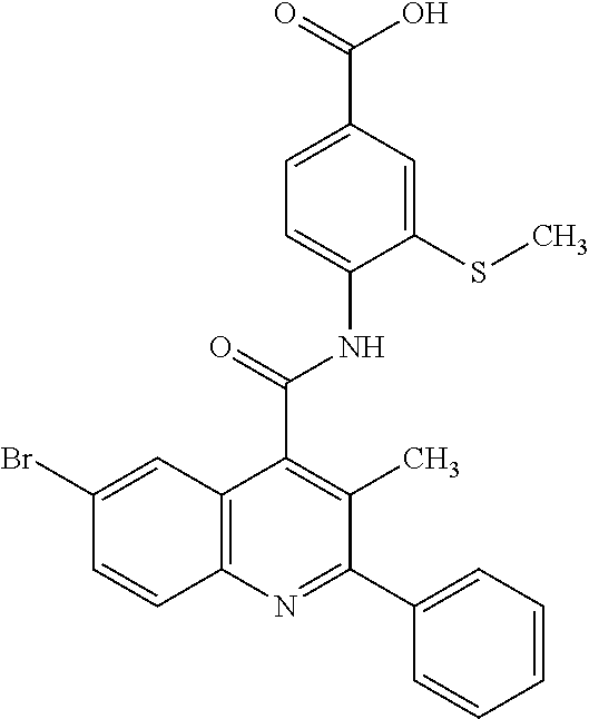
C12=C(N=C(C3=CC=CC=C3)C(C)=C1C(=O)NC1=CC=C(C(=O)O)C=C1SC)C=CC(Br)=C2
